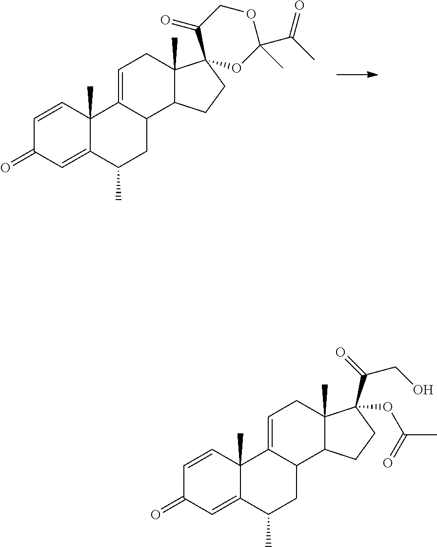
C1=CC2(C)C(=CC1=O)C(C)CC1C2=CCC2(C)C1CCC2(OC(C)=O)C(=O)CO.C1=CC2(C)C(=CC1=O)C(C)CC1C2=CCC2(C)C1CCC21OC(C(C)=O)(C)OCC1=O
